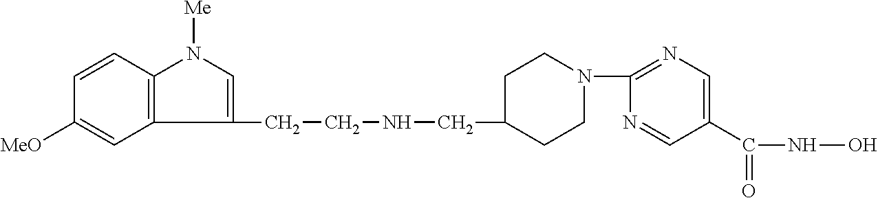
C12=C(C=CC([MeO])=C1)N([Me])C=C2CCNCC1CCN(C2=NC=C(C(=O)NO)C=N2)CC1
